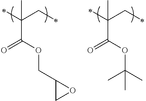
C(C(OCC1CO1)=O)(CC)(C)C.C(C(OC(C)(C)C)=O)(CC)(C)C
